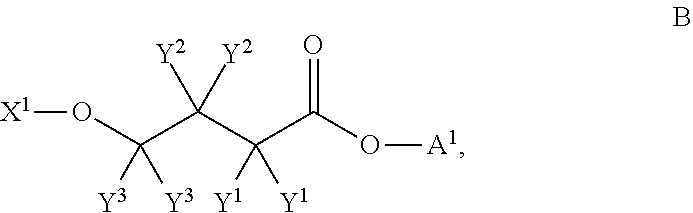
O(C(C(C(C(O[A1])=O)([Y1])[Y1])([Y2])[Y2])([Y3])[Y3])[X1]
